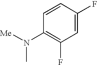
C1=C(F)C=CC(N(C)[Me])=C1F
